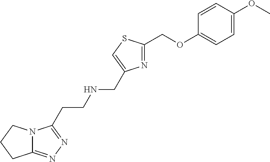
N12C(=NN=C1CCNCC1=CSC(COC3=CC=C(OC)C=C3)=N1)CCC2
